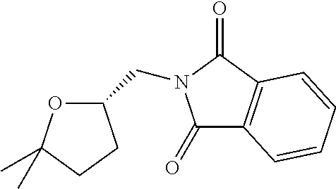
C(C1OC(C)(C)CC1)N1C(=O)C2=C(C1=O)C=CC=C2
